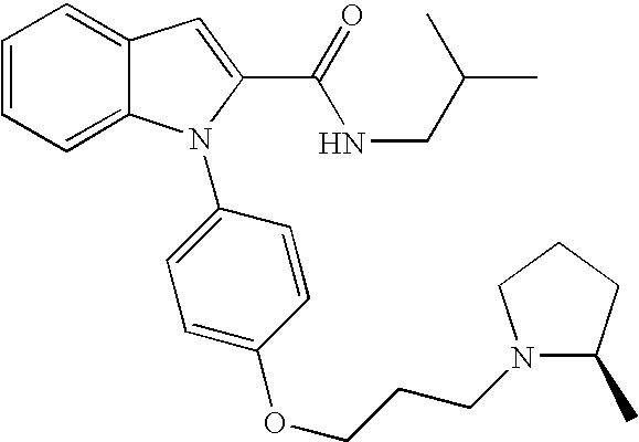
C1=CC=C2C(=C1)C=C(C(=O)NCC(C)C)N2C1=CC=C(OCCCN2C(C)CCC2)C=C1
